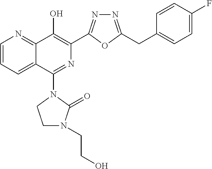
C1=CC=C2C(=N1)C(O)=C(C1=NN=C(CC3=CC=C(F)C=C3)O1)N=C2N1CCN(CCO)C1=O
